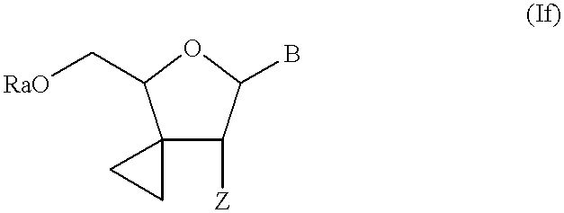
O1C(C[RaO])C2(C([Z])C1B)CC2
